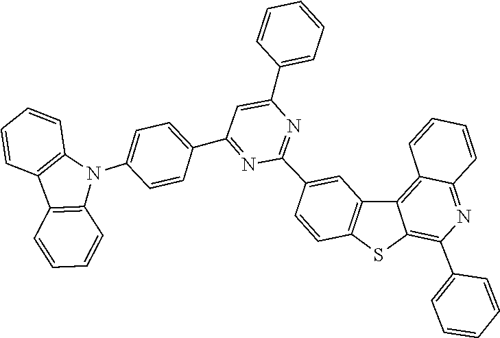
C1=CC=CC2=C1N(C1=CC=C(C3=NC(C4=CC5=C(SC6=C(C7=CC=CC=C7)N=C7C=CC=CC7=C56)C=C4)=NC(C4=CC=CC=C4)=C3)C=C1)C1=C2C=CC=C1
